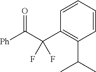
C1=CC(C(C([Ph])=O)(F)F)=C(C(C)C)C=C1
